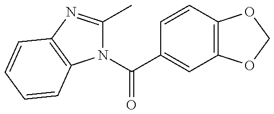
N1(C(=O)C2=CC3=C(C=C2)OCO3)C(C)=NC2=C1C=CC=C2
